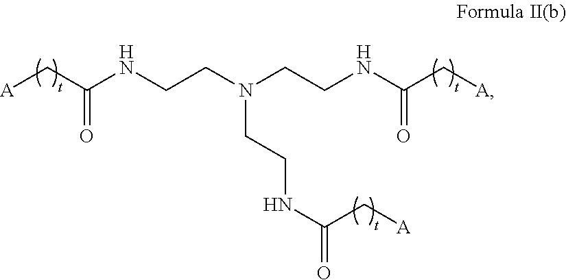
[A]CC(=O)NCCN(CCNC(=O)C[A])CCNC(C[A])=O
